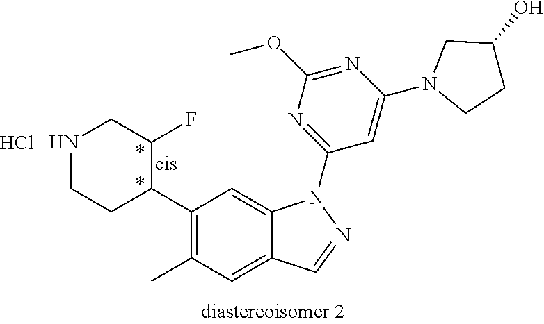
N1CCC(C2=C(C)C=C3C(=C2)N(C2=NC(OC)=NC(N4CCC(O)C4)=C2)N=C3)C(F)C1.Cl
